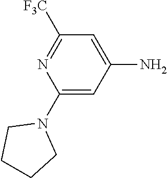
C1(N2CCCC2)=CC(N)=CC([F3C])=N1
